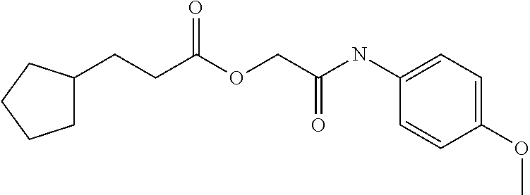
C1(NC(COC(CCC2CCCC2)=O)=O)=CC=C(OC)C=C1
